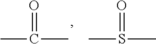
O=C(C)C.O=S(C)C
